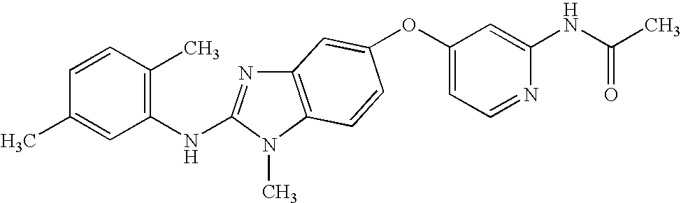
O(C1=CC=NC(NC(C)=O)=C1)C1=CC2=C(N(C)C(NC3=C(C)C=CC(C)=C3)=N2)C=C1
